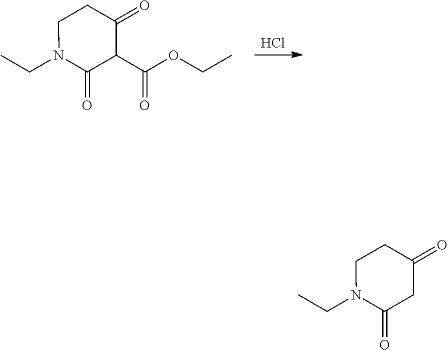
Cl.O(C(C1C(=O)N(CC)CCC1=O)=O)CC.C1C(=O)N(CC)CCC1=O
